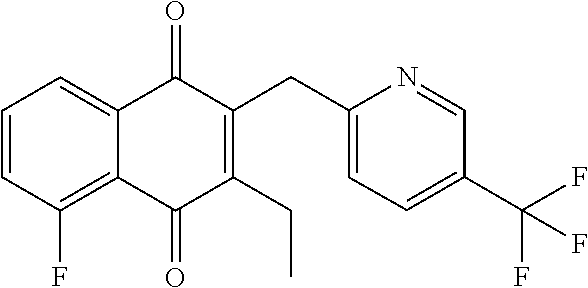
C1=CC=C2C(=O)C(CC3=CC=C(C(F)(F)F)C=N3)=C(CC)C(=O)C2=C1F
